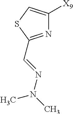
C1([X9])=CSC(C=NN(C)C)=N1
